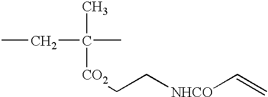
CC([CO2]CC[NHCO]C=C)(C)CC
